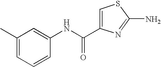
C1=CC(NC(C2=CSC(N)=N2)=O)=CC(C)=C1
